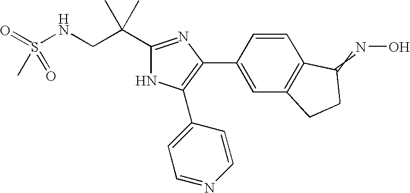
C1(C(CNS(=O)(C)=O)(C)C)=NC(C2=CC3=C(C=C2)C(=NO)CC3)=C(C2=CC=NC=C2)N1
